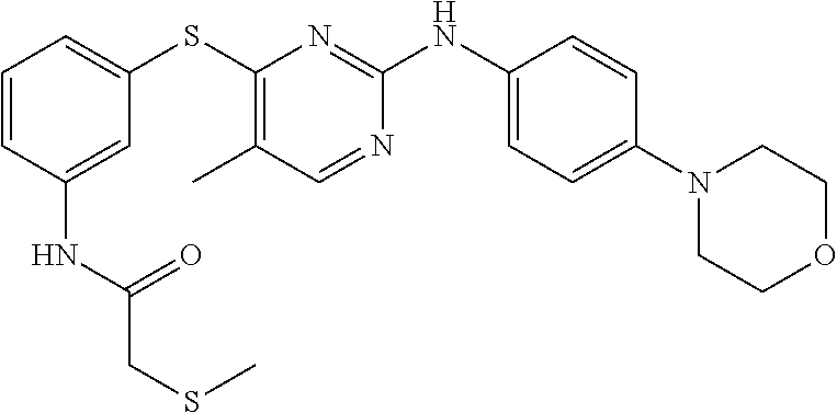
C1=CC(NC(CSC)=O)=CC(SC2=C(C)C=NC(NC3=CC=C(N4CCOCC4)C=C3)=N2)=C1
